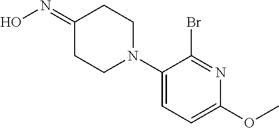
N(=C1CCN(C2=CC=C(OC)N=C2Br)CC1)O
